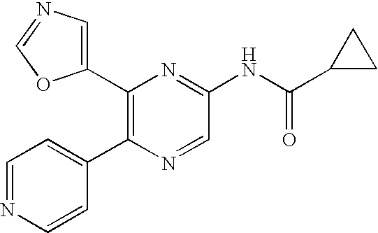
C1(C2=C(C3=CC=NC=C3)N=CC(NC(C3CC3)=O)=N2)=CN=CO1
